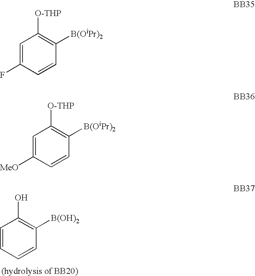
C1=CC=CC([B(OH)2])=C1O.C1=C(F)C=CC([B(OiPr)2])=C1[O-THP].C1=C([MeO])C=CC([B(OiPr)2])=C1[O-THP]
